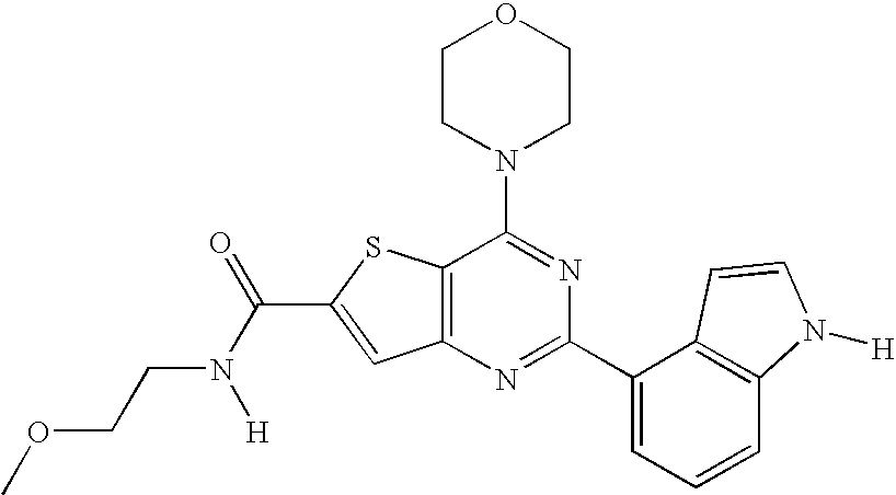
C1CN(C2=NC(C3=CC=CC4=C3C=CN4[H])=NC3=C2SC(C(N([H])CCOC)=O)=C3)CCO1
